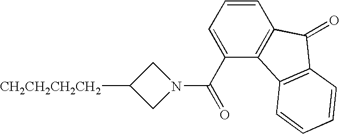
[CH2CH2CH2CH2]C1CN(C(C2=CC=CC3=C2C2=C(C3=O)C=CC=C2)=O)C1
